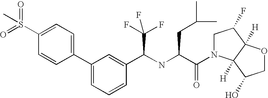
C1(S(=O)(=O)C)=CC=C(C2=CC=CC(C(NC(C(=O)N3CC(F)C4([H])C3([H])C(O)CO4)CC(C)C)C(F)(F)F)=C2)C=C1
